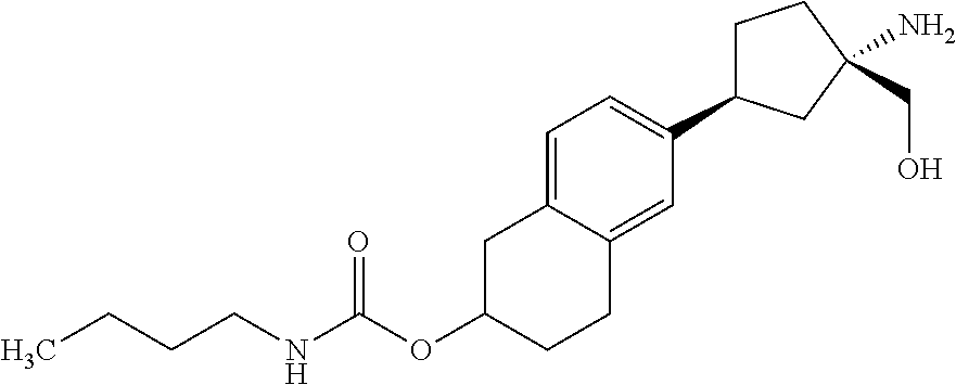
C1C(OC(NCCCC)=O)CCC2=CC(C3CCC(CO)(N)C3)=CC=C12
